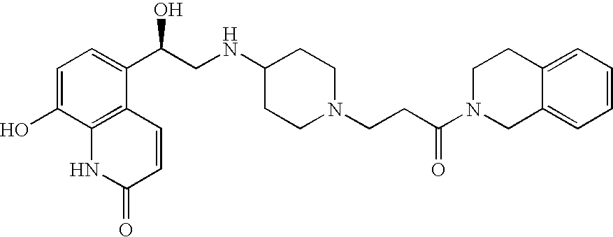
C1=C(O)C2=C(C(C(CNC3CCN(CCC(N4CCC5=CC=CC=C5C4)=O)CC3)O)=C1)C=CC(=O)N2
